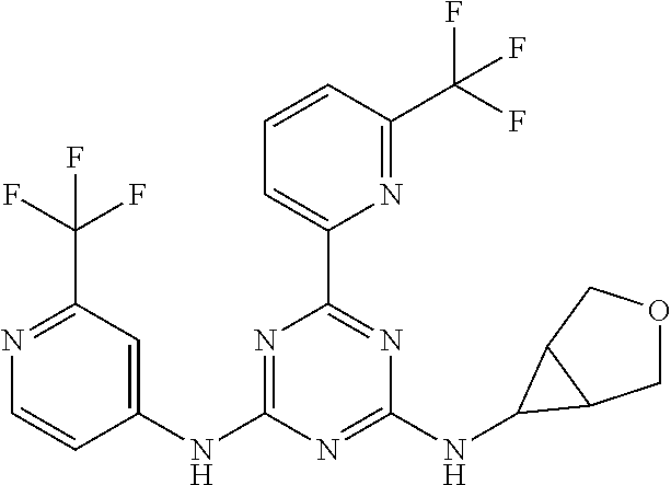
C1(NC2=NC(C3=CC=CC(C(F)(F)F)=N3)=NC(NC3C4COCC43)=N2)=CC(C(F)(F)F)=NC=C1
